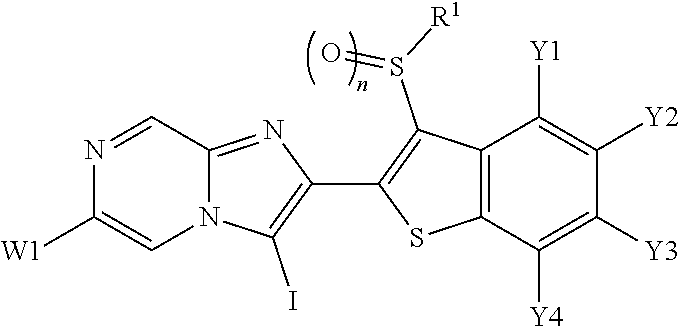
N12C(=NC(C3=C(S(=O)[R1])C4=C(S3)C([Y4])=C([Y3])C([Y2])=C4[Y1])=C1I)C=NC([W1])=C2
